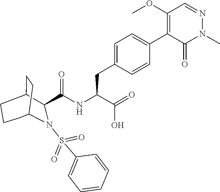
N(C(=O)C1C2CCC(CCC2)N1S(=O)(=O)C1=CC=CC=C1)C(C(O)=O)CC1=CC=C(C2=C(OC)C=NN(C)C2=O)C=C1
